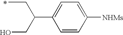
CCC(C1=CC=C([NHMs])C=C1)CO.*
